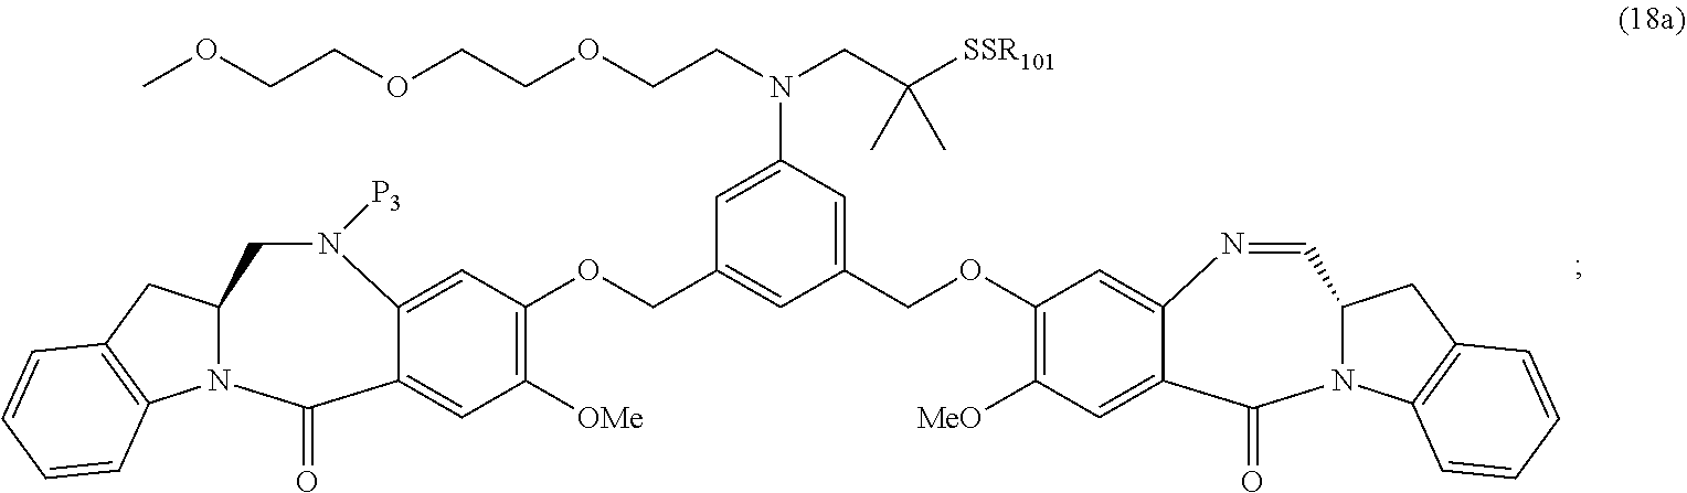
C1=C2C(=CC(OCC3=CC(COC4=C([MeO])C=C5C(=C4)N=CC4N(C6=C(C4)C=CC=C6)C5=O)=CC(N(CC([SSR101])(C)C)CCOCCOCCOC)=C3)=C1[OMe])N([P3])CC1N(C3=C(C1)C=CC=C3)C2=O
